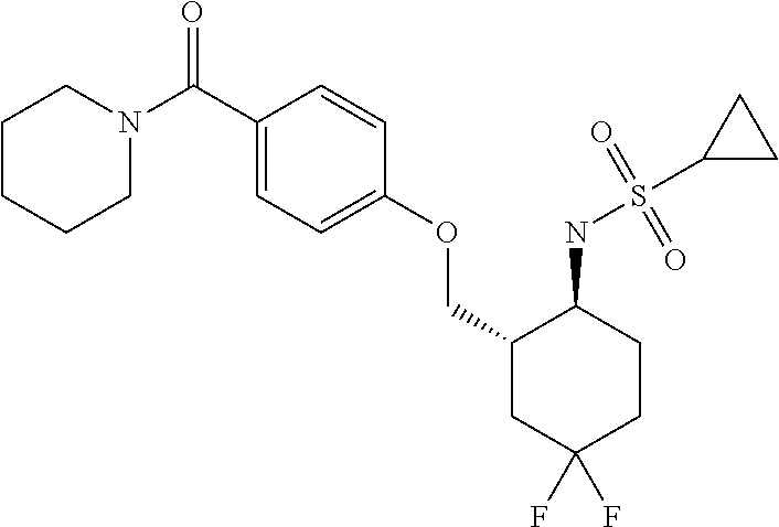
C(C1=CC=C(OCC2CC(F)(F)CCC2NS(=O)(=O)C2CC2)C=C1)(N1CCCCC1)=O
